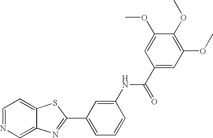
C12=CN=CC=C1SC(C1=CC=CC(NC(C3=CC(OC)=C(OC)C(OC)=C3)=O)=C1)=N2
